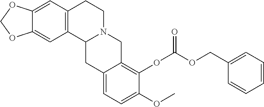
C12=C(C=C3C(=C1)OCO3)CCN1C2CC2=CC=C(OC)C(OC(=O)OCC3=CC=CC=C3)=C2C1
